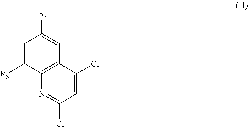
C1=C([R3])C2=C(C=C1[R4])C(Cl)=CC(Cl)=N2
